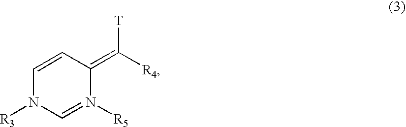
C1=CC(=C([R4])[T])N([R5])=CN1[R3]
